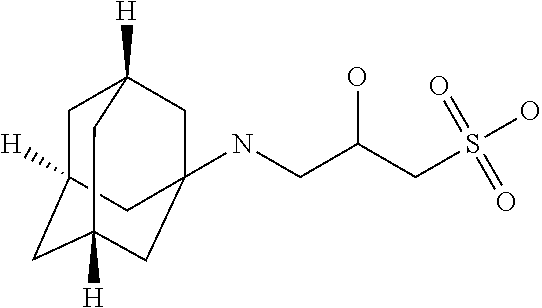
N(CC(CS(O)(=O)=O)O)C12CC3([H])CC([H])(CC([H])(C1)C3)C2
